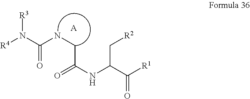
[R4]N(C(NCC(NC(C([R1])=O)C[R2])=O)=O)[R3].[A]
